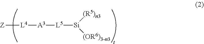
[L5]([Si]([(R5)n3])[(OR6)3-n3])[A3][L4][Z]
